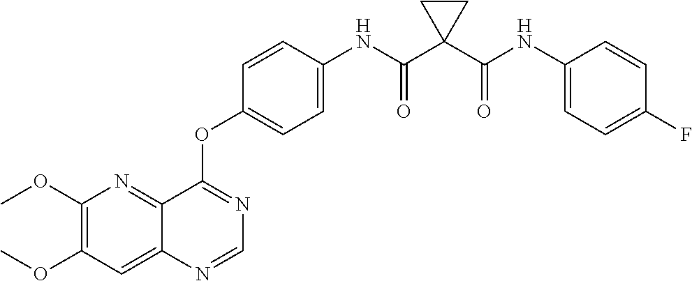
C12=NC(OC)=C(OC)C=C1N=CN=C2OC1=CC=C(NC(C2(C(NC3=CC=C(F)C=C3)=O)CC2)=O)C=C1
